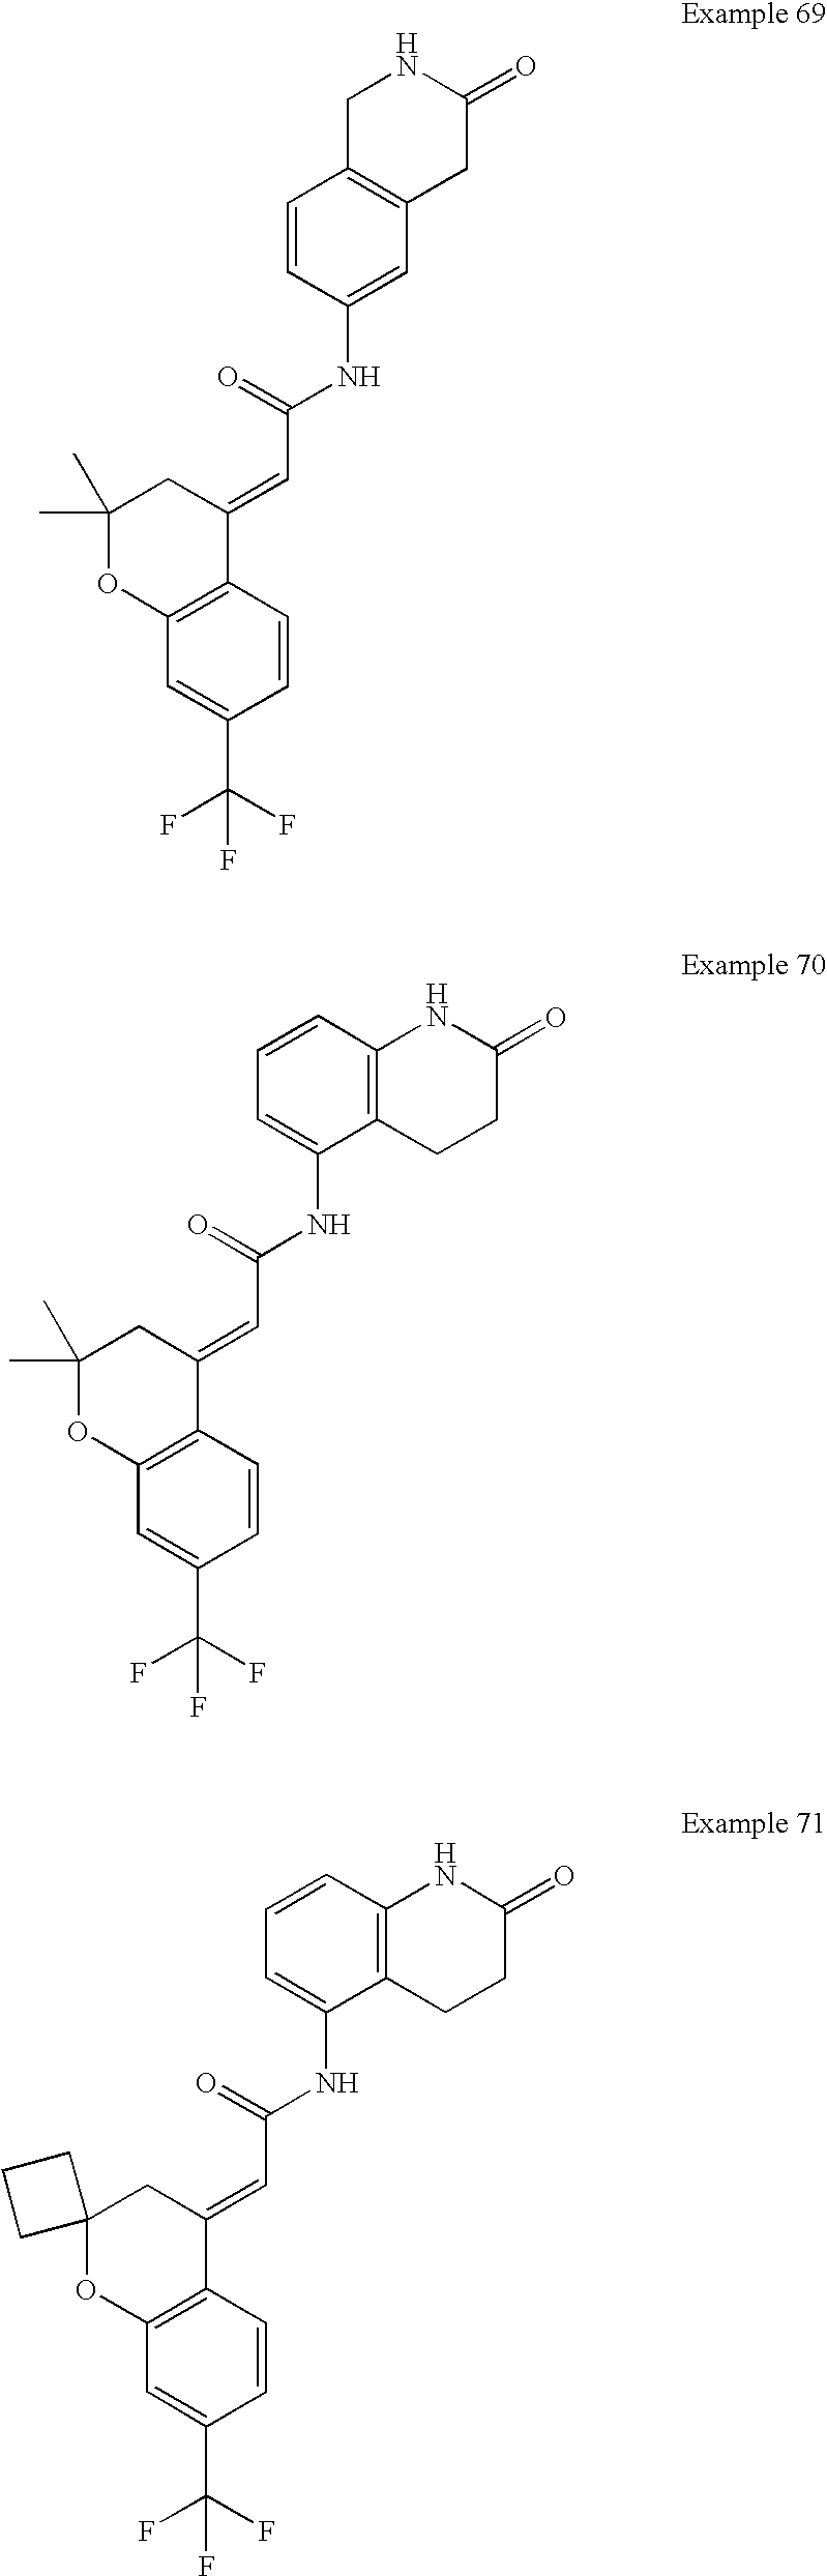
C12=C(C=CC(C(F)(F)F)=C1)C(=CC(NC1=CC3=C(C=C1)CNC(=O)C3)=O)CC(C)(C)O2.C12=C(C=CC(C(F)(F)F)=C1)C(=CC(NC1=CC=CC3=C1CCC(=O)N3)=O)CC(C)(C)O2.C12=C(C=CC(C(F)(F)F)=C1)C(=CC(NC1=CC=CC3=C1CCC(=O)N3)=O)CC1(O2)CCC1
